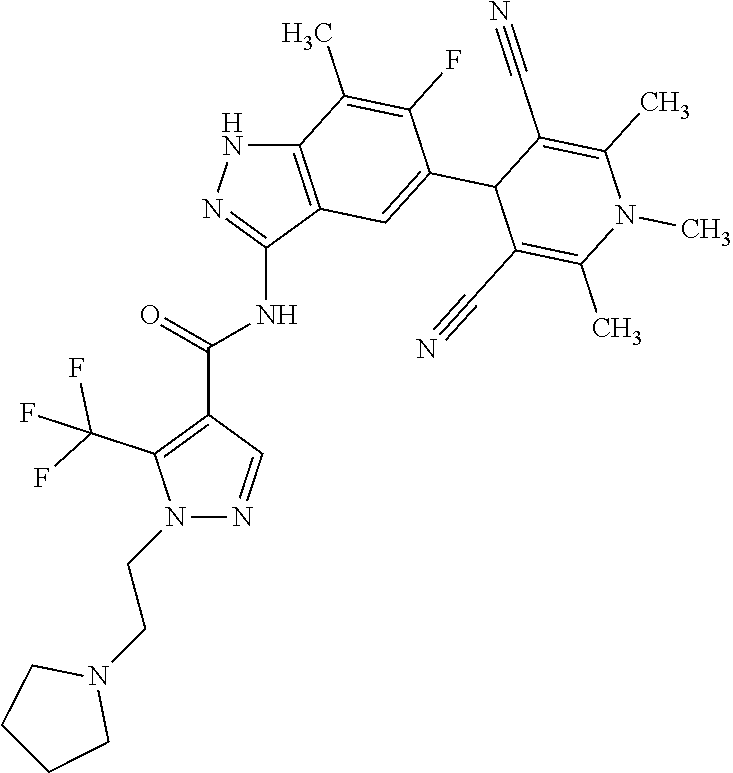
C12=C(C(NC(C3=C(C(F)(F)F)N(CCN4CCCC4)N=C3)=O)=NN1)C=C(C1C(C#N)=C(C)N(C)C(C)=C1C#N)C(F)=C2C
